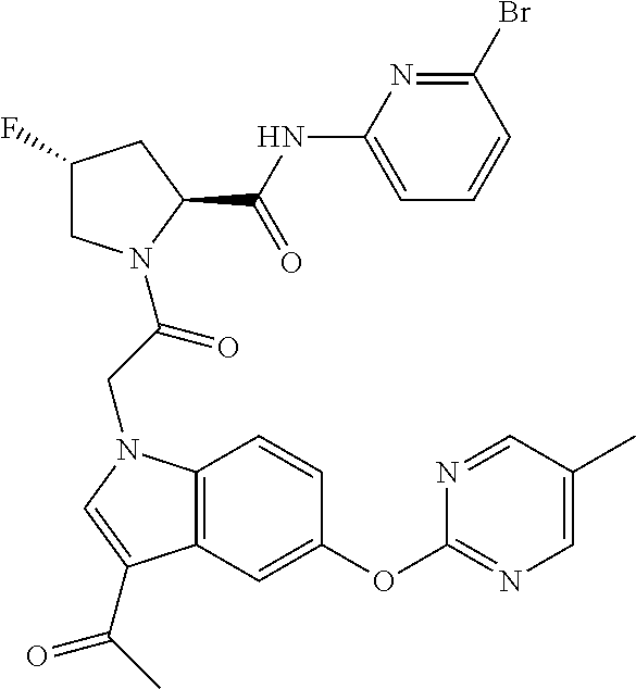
C12=C(C=C(OC3=NC=C(C)C=N3)C=C1)C(C(C)=O)=CN2CC(=O)N1CC(F)CC1C(NC1=CC=CC(Br)=N1)=O
